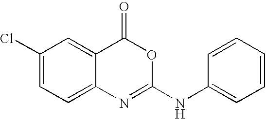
C1(Cl)=CC=C2C(=C1)C(=O)OC(NC1=CC=CC=C1)=N2
